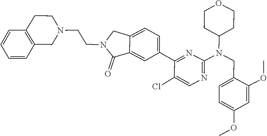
C1CC(N(C2=NC=C(Cl)C(C3=CC=C4C(=C3)C(=O)N(CCN3CCC5=C(C=CC=C5)C3)C4)=N2)CC2=CC=C(OC)C=C2OC)CCO1
